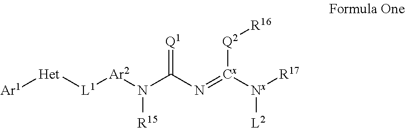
[Ar1][Het][L1][Ar2]N([R15])C(=[Q1])N=[Cx]([Q2][R16])[Nx]([R17])[L2]
